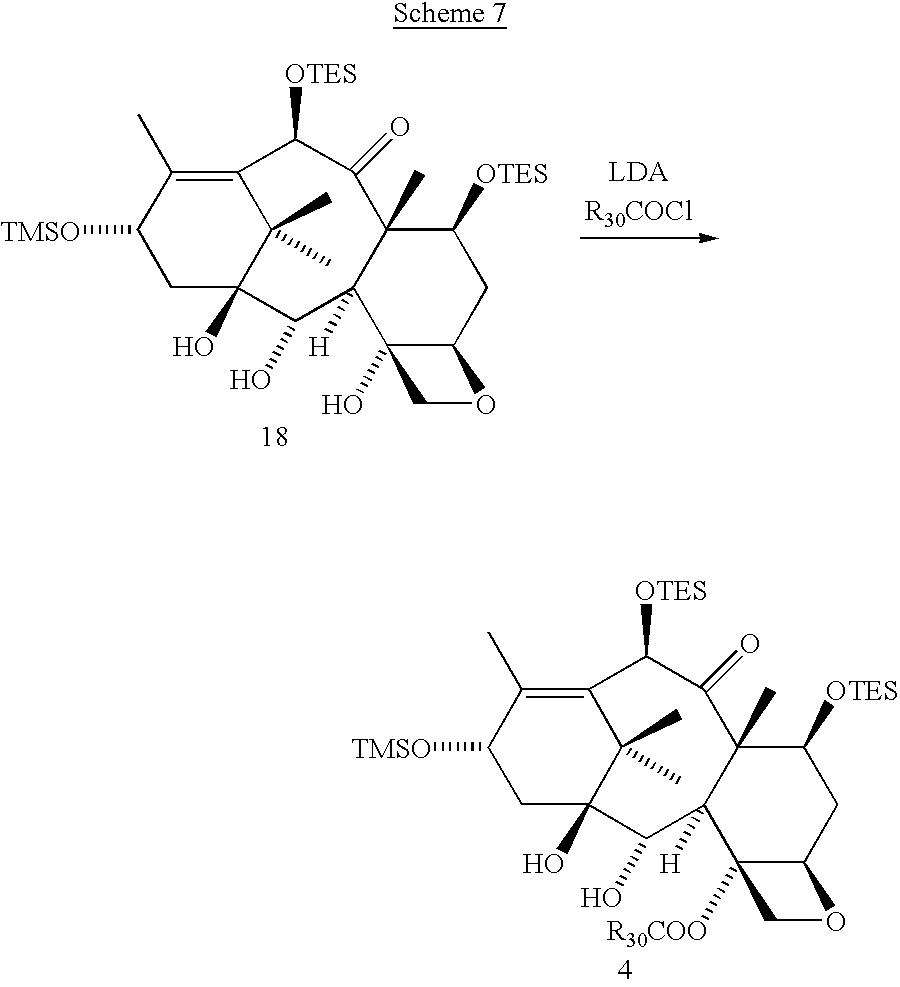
C1([TMSO])CC2(O)C(C)(C)C(=C1C)C([OTES])C(=O)C1(C)C([H])(C2O)C2(O)C(CC1[OTES])OC2.[R30COCl].C1([TMSO])CC2(O)C(C)(C)C(=C1C)C([OTES])C(=O)C1(C)C([H])(C2O)C2([R30COO])C(CC1[OTES])OC2
